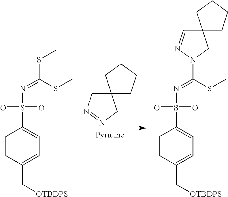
N(S(C1=CC=C(C[OTBDPS])C=C1)(=O)=O)=C(SC)SC.C12(CN=NC1)CCCC2.N(S(C1=CC=C(C[OTBDPS])C=C1)(=O)=O)=C(SC)N1N=CC2(C1)CCCC2
